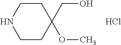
C(C1(OC)CCNCC1)O.Cl
